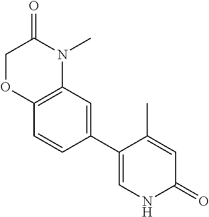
C1(C2=CC3=C(C=C2)OCC(=O)N3C)=CNC(=O)C=C1C
